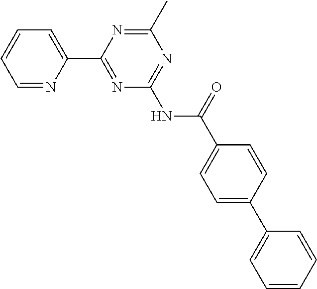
C1=NC(C2=NC(NC(C3=CC=C(C4=CC=CC=C4)C=C3)=O)=NC(C)=N2)=CC=C1
